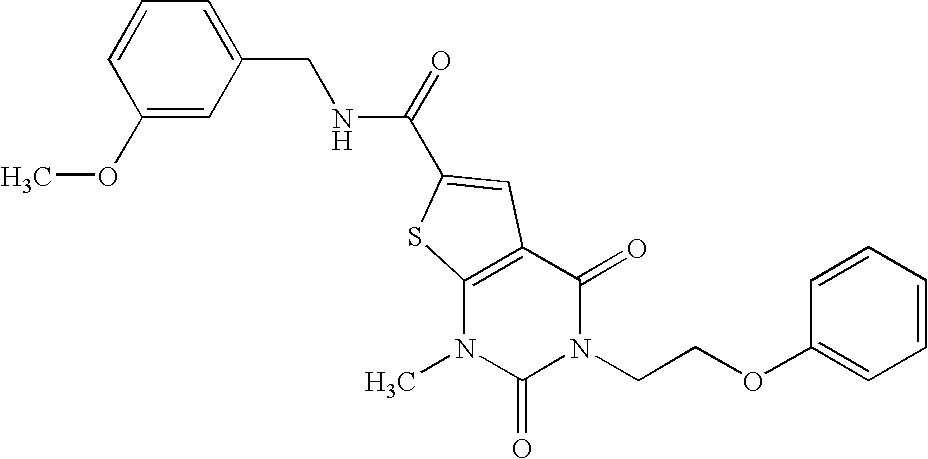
C1=CC(OC)=CC(CNC(=O)C2=CC3=C(N(C)C(=O)N(CCOC4=CC=CC=C4)C3=O)S2)=C1
